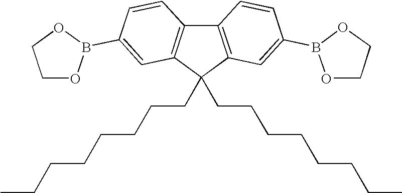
C12=C(C(CCCCCCCC)(CCCCCCCC)C3=C1C=CC(B1OCCO1)=C3)C=C(B1OCCO1)C=C2
